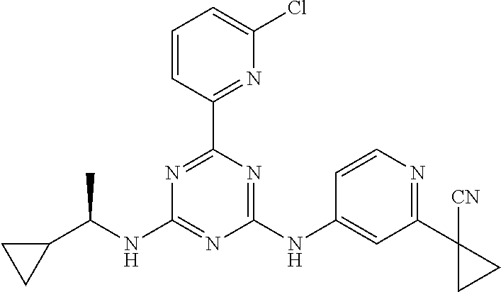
N1=C(C2=NC(Cl)=CC=C2)N=C(NC2=CC(C3([CN])CC3)=NC=C2)N=C1NC(C1CC1)C
